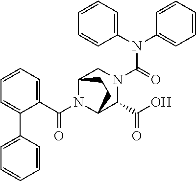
N(C(=O)N1CC2N(C(C3=CC=CC=C3C3=CC=CC=C3)=O)C(C1C(O)=O)CC2)(C1=CC=CC=C1)C1=CC=CC=C1
